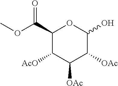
C1(C(OC)=O)C([AcO])C([OAc])C([OAc])C(O)O1
